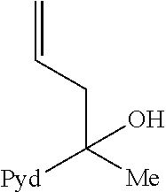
C(C([Me])([Pyd])O)C=C
